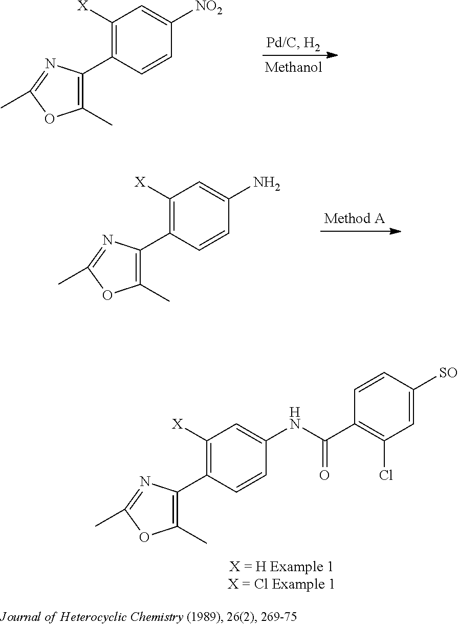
C1([X])=C(C2=C(C)OC(C)=N2)C=CC(NC(C2=C(Cl)C=C([SO])C=C2)=O)=C1.C1([X])=C(C2=C(C)OC(C)=N2)C=CC([NO2])=C1.C1([X])=C(C2=C(C)OC(C)=N2)C=CC(N)=C1
